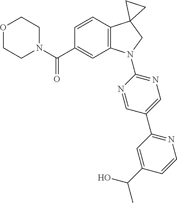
N1(C(C2=CC3=C(C=C2)C2(CN3C3=NC=C(C4=NC=CC(C(O)C)=C4)C=N3)CC2)=O)CCOCC1
